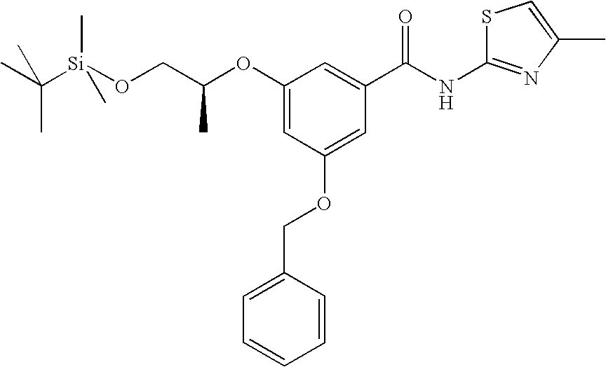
C1=CC(COC2=CC(C(NC3=NC(C)=CS3)=O)=CC(OC(CO[Si](C(C)(C)C)(C)C)C)=C2)=CC=C1
